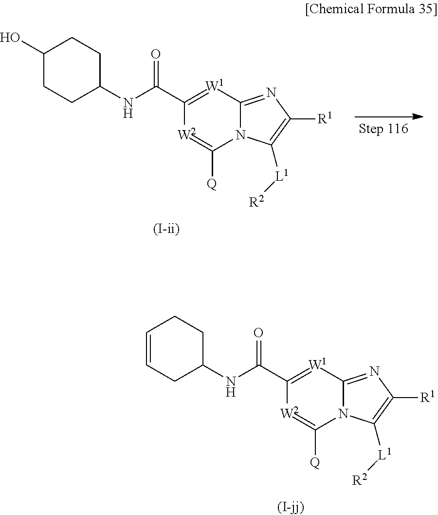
C1(O)CCC(NC(C2=[W1]C3=NC([R1])=C([L1][R2])N3C([Q])=[W2]2)=O)CC1.C1=CCC(NC(C2=[W1]C3=NC([R1])=C([L1][R2])N3C([Q])=[W2]2)=O)CC1
